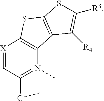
[X]1=CC([G]C)=N(C)C2=C1SC1=C2C([R4])=C([R3])S1
